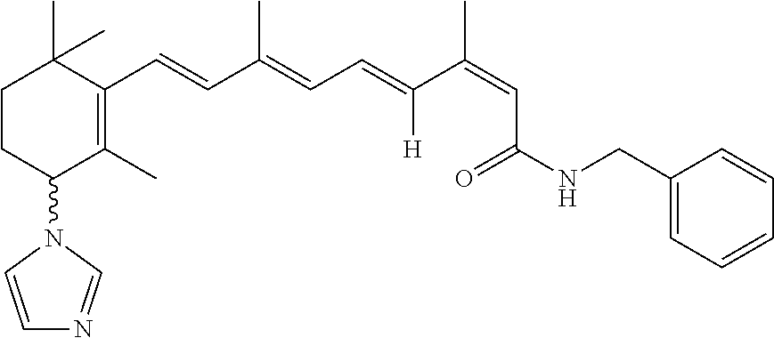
C1CC(N2C=CN=C2)C(C)=C(C=CC(=CC=C(C(=CC(NCC2=CC=CC=C2)=O)C)[H])C)C1(C)C
